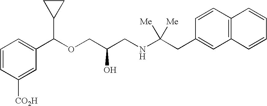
C1([CO2H])=CC(C(OCC(CNC(CC2=CC3=C(C=C2)C=CC=C3)([Me])[Me])O)C2CC2)=CC=C1
